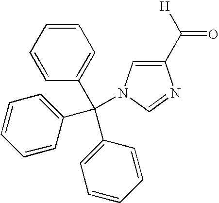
C1(C([H])=O)=CN(C(C2=CC=CC=C2)(C2=CC=CC=C2)C2=CC=CC=C2)C=N1
